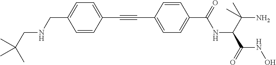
C1=CC(C#CC2=CC=C(C(=O)NC(C(C)(N)C)C(=O)NO)C=C2)=CC=C1CNCC(C)(C)C
